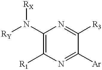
C1(N([RY])[RX])=C([R1])N=C([Ar])C([R3])=N1
